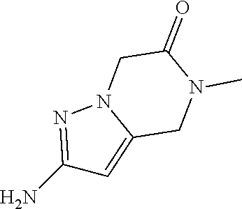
N12N=C(N)C=C1CN(C)C(=O)C2
